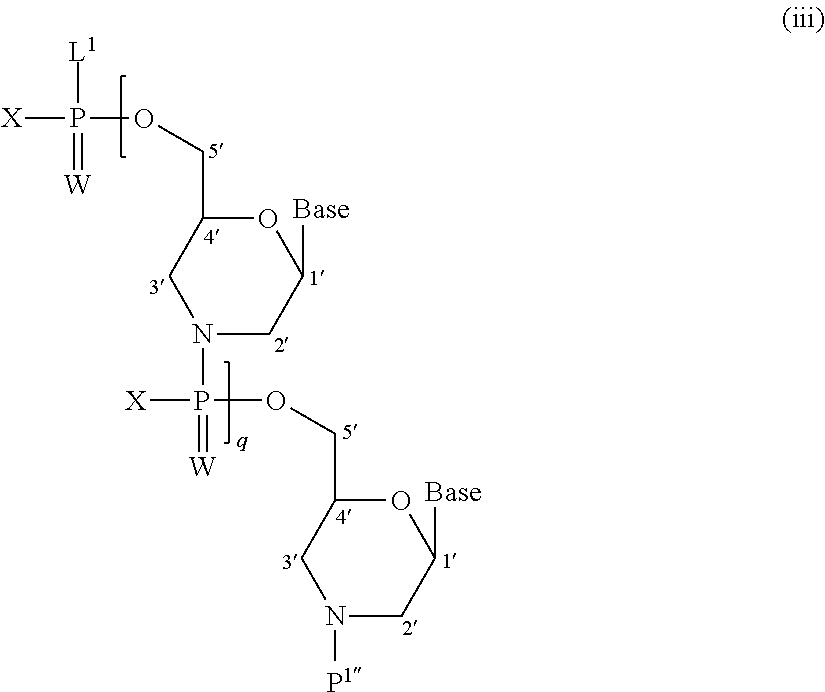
O1C(COP([X])(=[W])[L1])CN(P(=[W])(OCC2OC([Base])CN([P1])C2)[X])CC1[Base]
